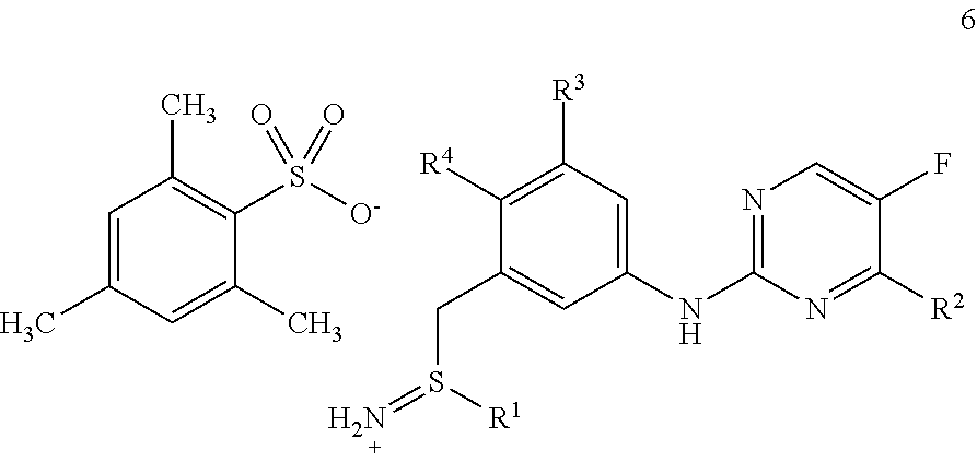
C1=C(C)C=C(C)C(S([O-])(=O)=O)=C1C.C1(NC2=NC=C(F)C([R2])=N2)=CC([R3])=C([R4])C(CS(=N)[R1])=C1
